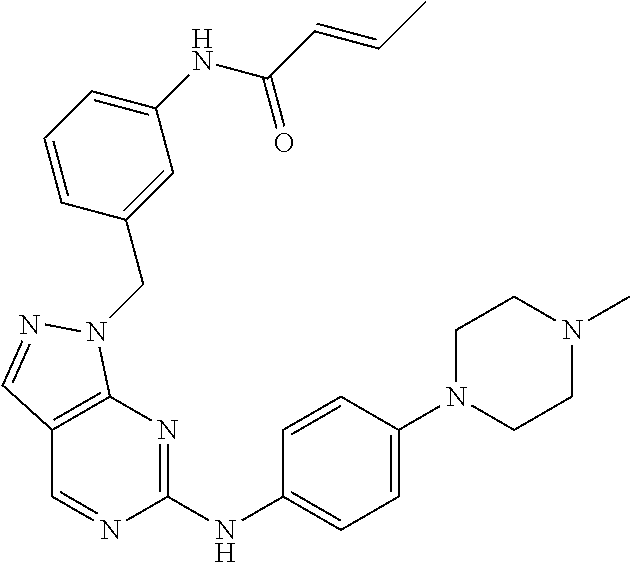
C1(NC2=NC3=C(C=N2)C=NN3CC2=CC(NC(C=CC)=O)=CC=C2)=CC=C(N2CCN(C)CC2)C=C1
